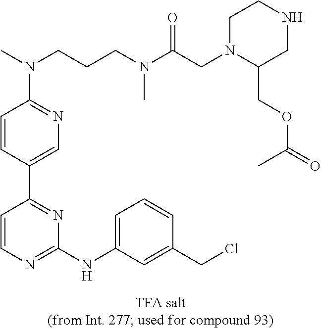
N(C1=NC=C(C2=NC(NC3=CC=CC(CCl)=C3)=NC=C2)C=C1)(C)CCCN(C(CN1C(COC(=O)C)CNCC1)=O)C
